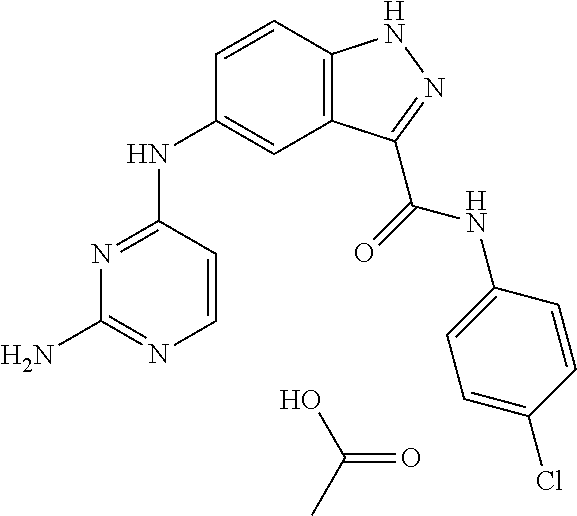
N1=C(NC2=CC3=C(C=C2)NN=C3C(=O)NC2=CC=C(Cl)C=C2)C=CN=C1N.OC(C)=O
